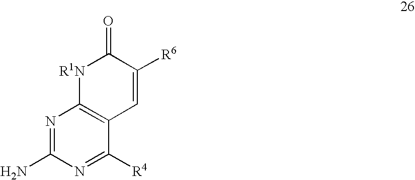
N1=C(N)N=C([R4])C2=C1[R1N]C(=O)C([R6])=C2
